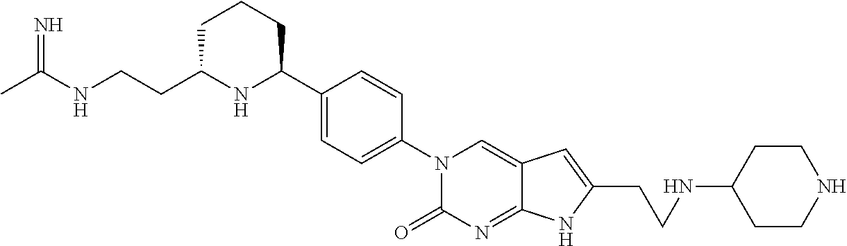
C1(CCNC(C)=N)NC(C2=CC=C(N3C(=O)N=C4C(=C3)C=C(CCNC3CCNCC3)N4)C=C2)CCC1
